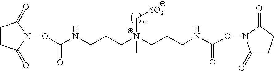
C(CNC(ON1C(=O)CCC1=O)=O)C[N+](CCCNC(ON1C(=O)CCC1=O)=O)(C[SO3])C
